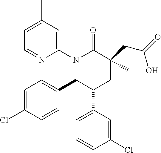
C1(N2C(C3=CC=C(Cl)C=C3)C(C3=CC=CC(Cl)=C3)CC(CC(=O)O)(C)C2=O)=CC(C)=CC=N1
